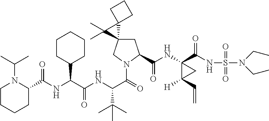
C1CC(C(NC(C2N(C(C)C)CCCC2)=O)C(NC(C(=O)N2C(C(NC3(C(=O)NS(=O)(=O)N(CC)CC)C(C=C)([H])C3)=O)CC3(C2)C2(C3(C)C)CCC2)C(C)(C)C)=O)CCC1
